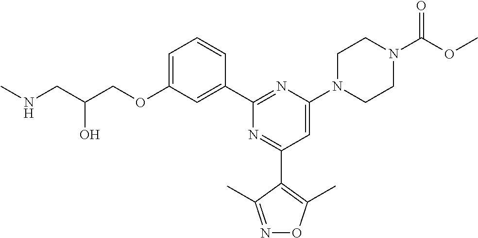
C1=C(OCC(CNC)O)C=C(C2=NC(N3CCN(C(OC)=O)CC3)=CC(C3=C(C)ON=C3C)=N2)C=C1
